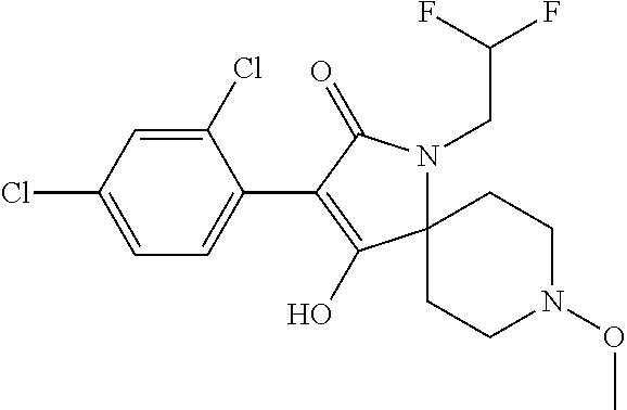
C12(CCN(OC)CC1)N(CC(F)F)C(=O)C(C1=CC=C(Cl)C=C1Cl)=C2O
